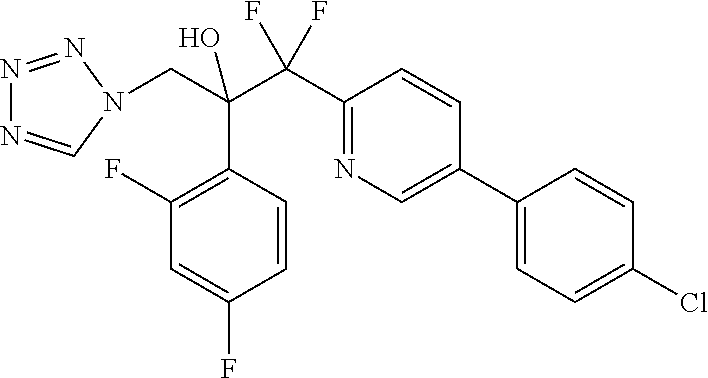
N1=NN(CC(C(C2=NC=C(C3=CC=C(Cl)C=C3)C=C2)(F)F)(C2=C(F)C=C(F)C=C2)O)C=N1
